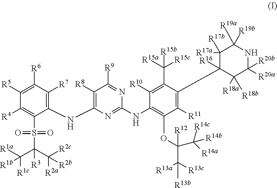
C1(NC2=C([R8])C([R9])=NC(NC3=C(OC(C([R13a])([R13c])[R13b])(C([R14c])([R14a])[R14b])[R12])C([R11])=C(C4([R16])C([R18a])([R18b])C([R20a])([R20b])NC([R19a])([R19b])C4([R17a])[R17b])C(C([R15c])([R15a])[R15b])=C3[R10])=N2)=C([R7])C([R6])=C([R5])C([R4])=C1S(C(C([R2c])([R2a])[R2b])(C([R1c])([R1a])[R1b])[R3])(=O)=O
